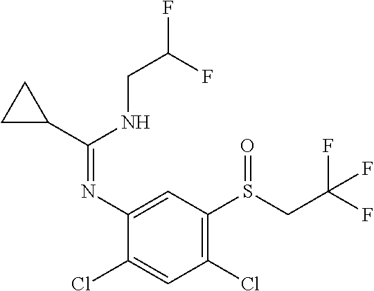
C1C(C(NCC(F)F)=NC2=CC(S(CC(F)(F)F)=O)=C(Cl)C=C2Cl)C1
